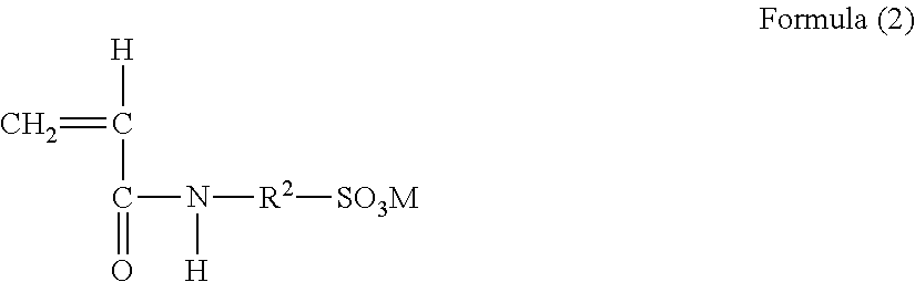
[H]C(C(=O)N([R2][SO3M])[H])=C
